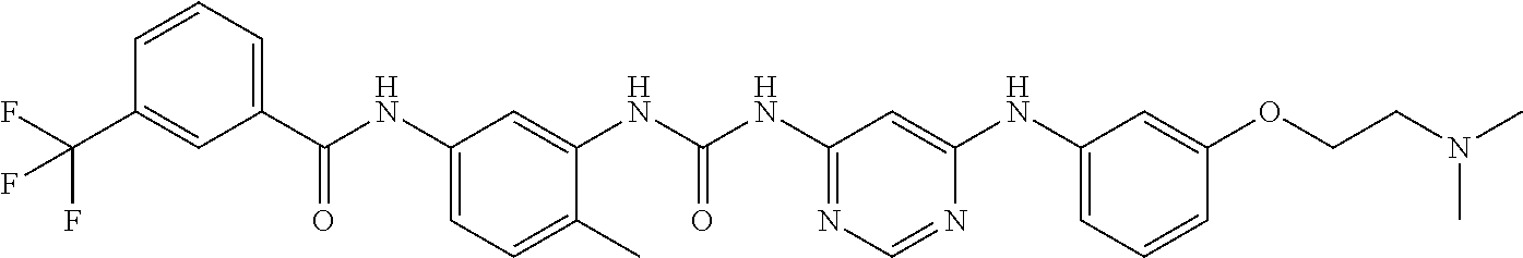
C1(C(NC2=CC=C(C)C(NC(NC3=NC=NC(NC4=CC=CC(OCCN(C)C)=C4)=C3)=O)=C2)=O)=CC=CC(C(F)(F)F)=C1
